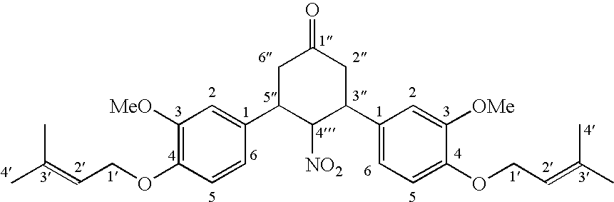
CC(=CCOC1=C([MeO])C=C(C2C([NO2])C(C3=CC=C(OCC=C(C)C)C([OMe])=C3)CC(=O)C2)C=C1)C
